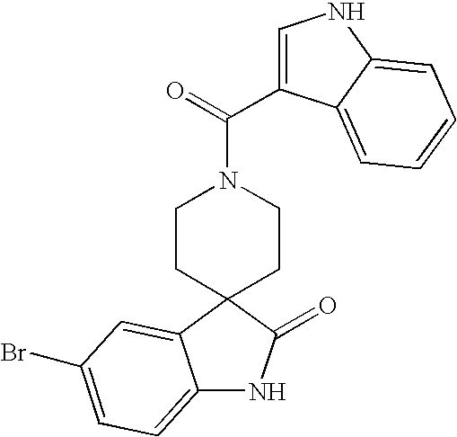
C1=C(C(=O)N2CCC3(CC2)C2=CC(Br)=CC=C2NC3=O)C2=CC=CC=C2N1
